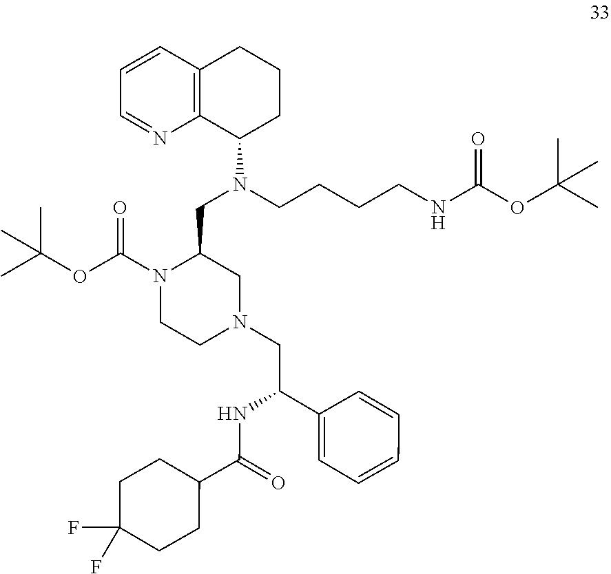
N1(CC(C2=CC=CC=C2)NC(C2CCC(F)(F)CC2)=O)CC(CN(C2CCCC3=C2N=CC=C3)CCCCNC(OC(C)(C)C)=O)N(C(OC(C)(C)C)=O)CC1
